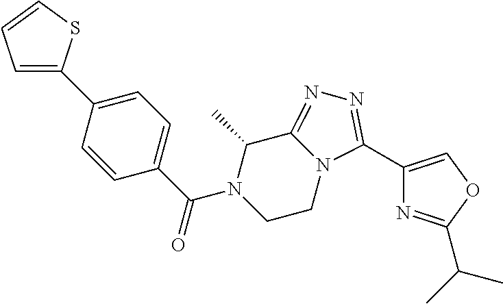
C1(C2=CC=CS2)=CC=C(C(N2CCN3C(=NN=C3C3=COC(C(C)C)=N3)C2C)=O)C=C1
